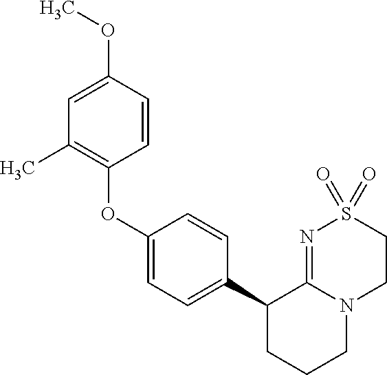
C1=C(OC)C=CC(OC2=CC=C(C3CCCN4C3=NS(=O)(=O)CC4)C=C2)=C1C
